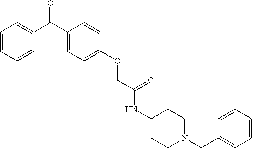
C1=CC=CC(C(C2=CC=C(OCC(NC3CCN(CC4=CC=CC=C4)CC3)=O)C=C2)=O)=C1
